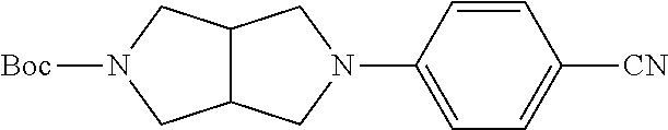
C12C(CN(C3=CC=C([CN])C=C3)C1)CN([Boc])C2
